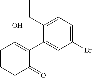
C1(C2=C(O)CCCC2=O)=CC(Br)=CC=C1CC
